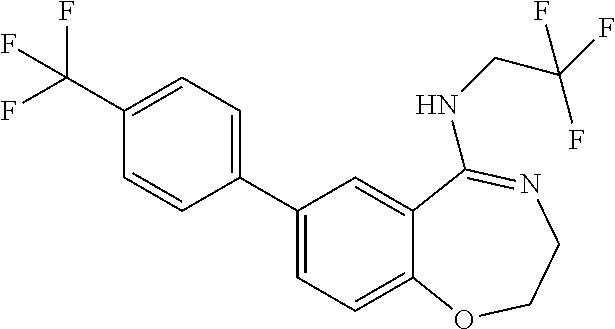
C1=CC(C2=CC=C3C(=C2)C(NCC(F)(F)F)=NCCO3)=CC=C1C(F)(F)F
